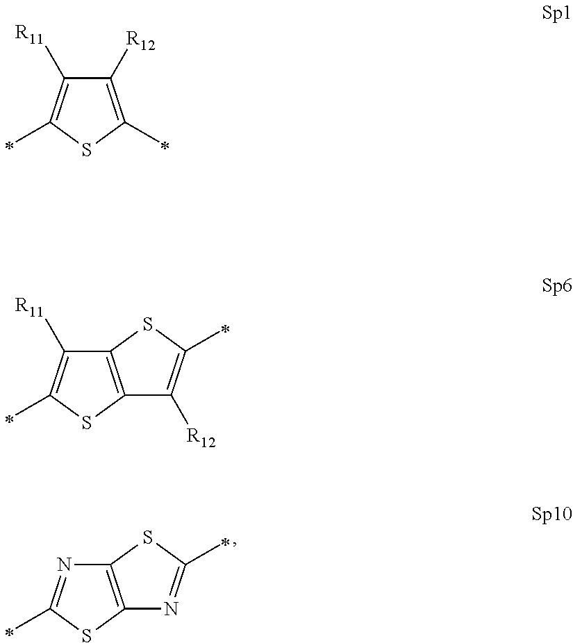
C12=C(SC(C)=N1)N=C(C)S2.C1([R12])=C(C)SC(C)=C1[R11].C12=C(SC(C)=C1[R11])C([R12])=C(C)S2
